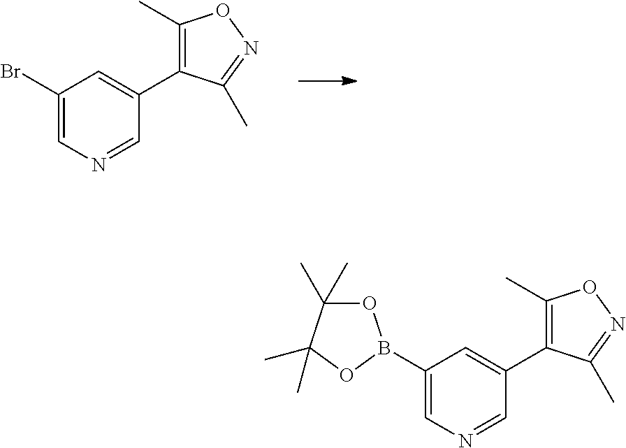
BrC1=CN=CC(C2=C(C)ON=C2C)=C1.C1(B2OC(C)(C)C(C)(C)O2)=CN=CC(C2=C(C)ON=C2C)=C1
